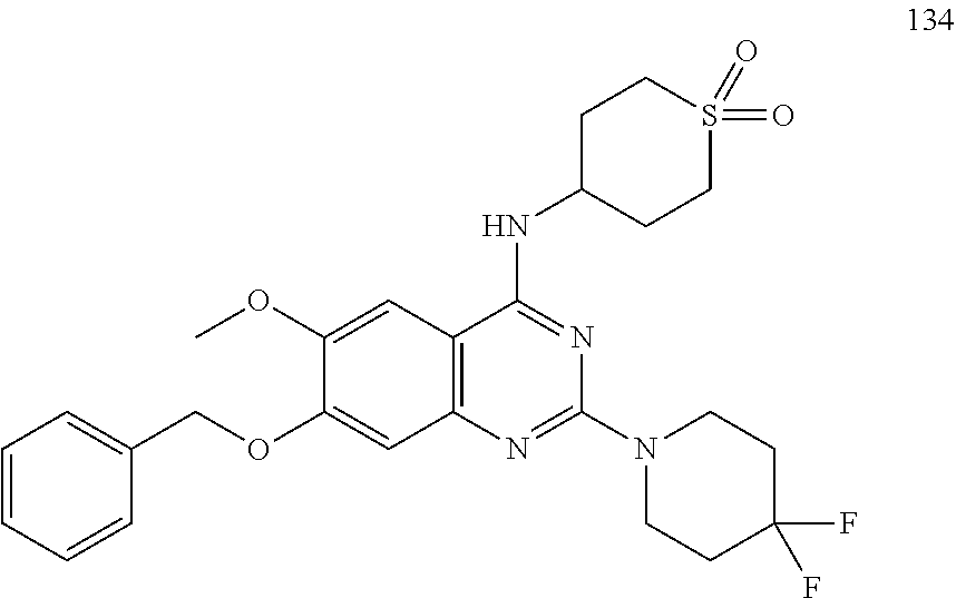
C1(OCC2=CC=CC=C2)=CC2=C(C=C1OC)C(NC1CCS(=O)(=O)CC1)=NC(N1CCC(F)(F)CC1)=N2
